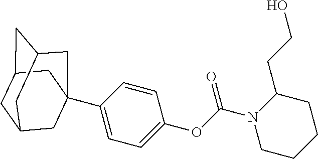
C1C2CC3CC(C4=CC=C(OC(N5CCCCC5CCO)=O)C=C4)(CC1C3)C2
